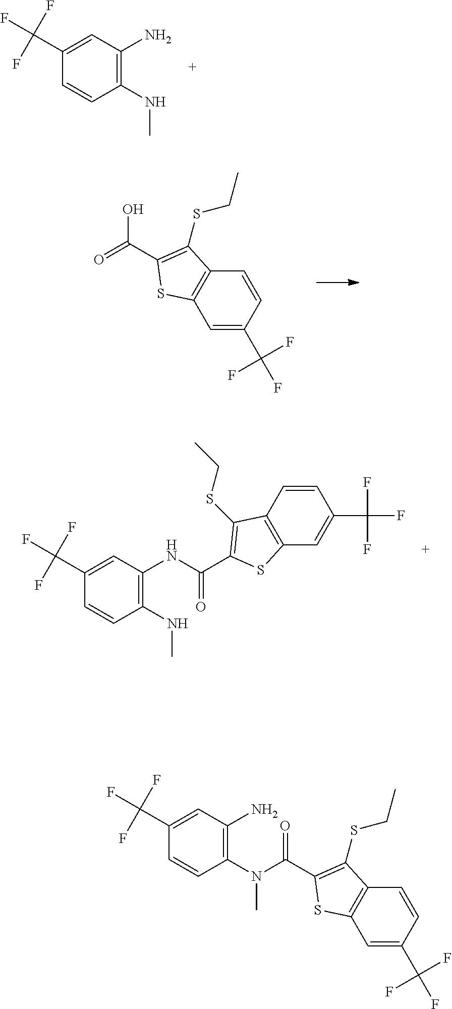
C1(NC)=C(N)C=C(C(F)(F)F)C=C1.C1=C(C(F)(F)F)C=CC2=C1SC(C(=O)O)=C2SCC.C1(NC)=C(NC(=O)C2=C(SCC)C3=C(C=C(C(F)(F)F)C=C3)S2)C=C(C(F)(F)F)C=C1.C1(N(C(=O)C2=C(SCC)C3=C(C=C(C(F)(F)F)C=C3)S2)C)=C(N)C=C(C(F)(F)F)C=C1
